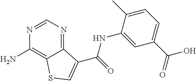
C1(N)=C2C(=NC=N1)C(C(NC1=CC(C(O)=O)=CC=C1C)=O)=CS2
